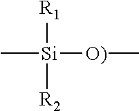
[R1][Si](C)([O)]C)[R2]
